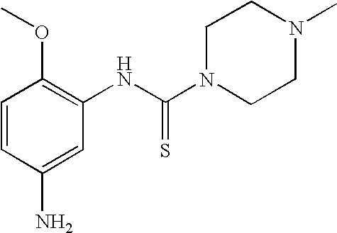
C1=CC(N)=CC(NC(N2CCN(C)CC2)=S)=C1OC
